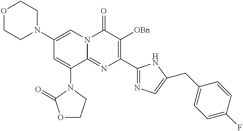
O1CCN(C2=CN3C(=NC(C4=NC=C(CC5=CC=C(F)C=C5)N4)=C([OBn])C3=O)C(N3CCOC3=O)=C2)CC1
